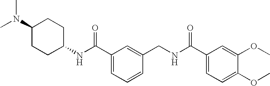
N(C(C1=CC=CC(CNC(C2=CC=C(OC)C(OC)=C2)=O)=C1)=O)C1CCC(N(C)C)CC1
